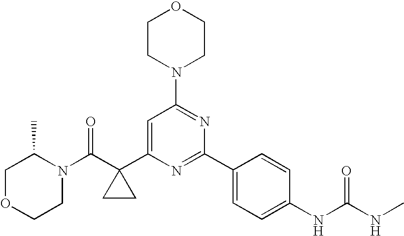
N1(C(C2(C3=CC(N4CCOCC4)=NC(C4=CC=C(NC(=O)NC)C=C4)=N3)CC2)=O)C(C)COCC1
